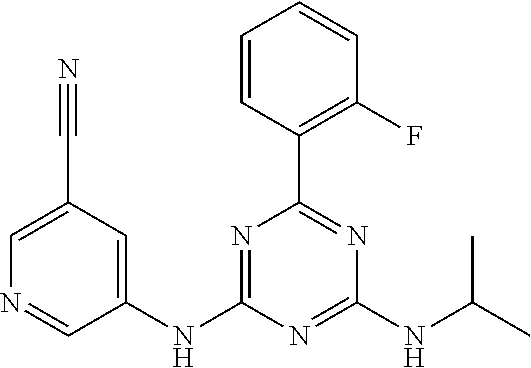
C1=CC(C2=NC(NC(C)C)=NC(NC3=CC(C#N)=CN=C3)=N2)=C(F)C=C1
